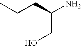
CCCC(N)CO
